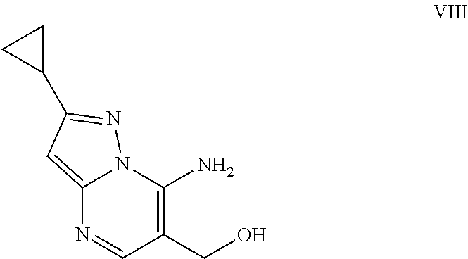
C12=CC(C3CC3)=NN1C(N)=C(CO)C=N2
